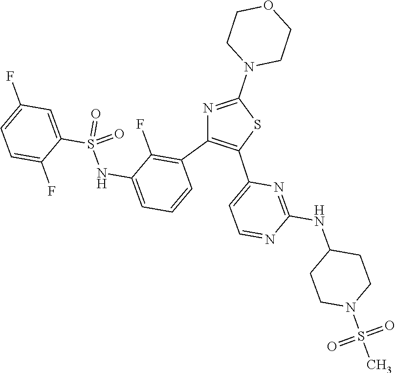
N1=C(N2CCOCC2)SC(C2=CC=NC(NC3CCN(S(C)(=O)=O)CC3)=N2)=C1C1=C(F)C(NS(C2=CC(F)=CC=C2F)(=O)=O)=CC=C1
